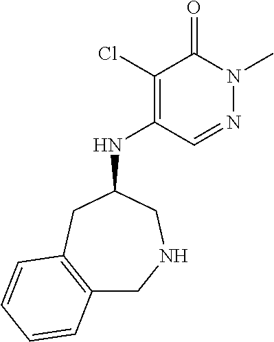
C12=C(CC(NC3=C(Cl)C(=O)N(C)N=C3)CNC1)C=CC=C2
